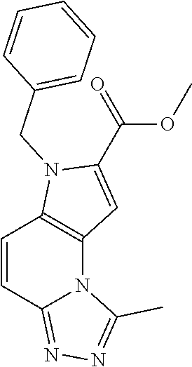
C(OC)(C1=CC2=C(N1CC1=CC=CC=C1)C=CC1=NN=C(C)N21)=O
